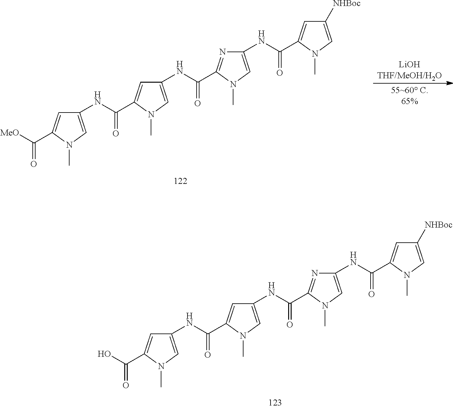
OC(=O)C1=CC(NC(=O)C2=CC(NC(=O)C3=NC(NC(=O)C4=CC([NHBoc])=CN4C)=CN3C)=CN2C)=CN1C.[MeO]C(=O)C1=CC(NC(=O)C2=CC(NC(=O)C3=NC(NC(=O)C4=CC([NHBoc])=CN4C)=CN3C)=CN2C)=CN1C
